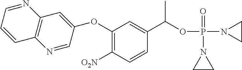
C1(OC2=CC3=C(N=C2)C=CC=N3)=C([O2N])C=CC(C(OP(N2CC2)(=O)N2CC2)C)=C1
